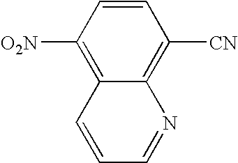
C1([O2N])=C2C(=C([CN])C=C1)N=CC=C2
